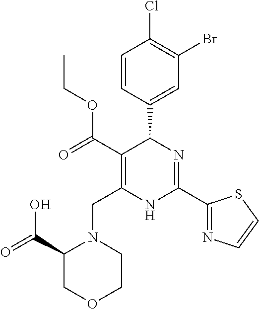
C1=CC(C2C(C(OCC)=O)=C(CN3C(C(=O)O)COCC3)NC(C3=NC=CS3)=N2)=CC(Br)=C1Cl
